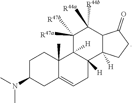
C1C(N(C)C)CC2=CCC3([H])C([H])(C2(C)C1)C([R47b])([R47a])C([R44a])([R44b])C1C3([H])CCC1=O
